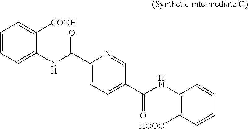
C1(C(NC2=CC=CC=C2[COOH])=O)=CC=C(C(NC2=C([HOOC])C=CC=C2)=O)C=N1
